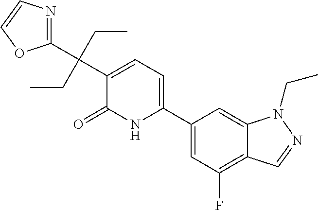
C1(C2=CC=C(C(CC)(CC)C3=NC=CO3)C(=O)N2)=CC(F)=C2C(=C1)N(CC)N=C2
